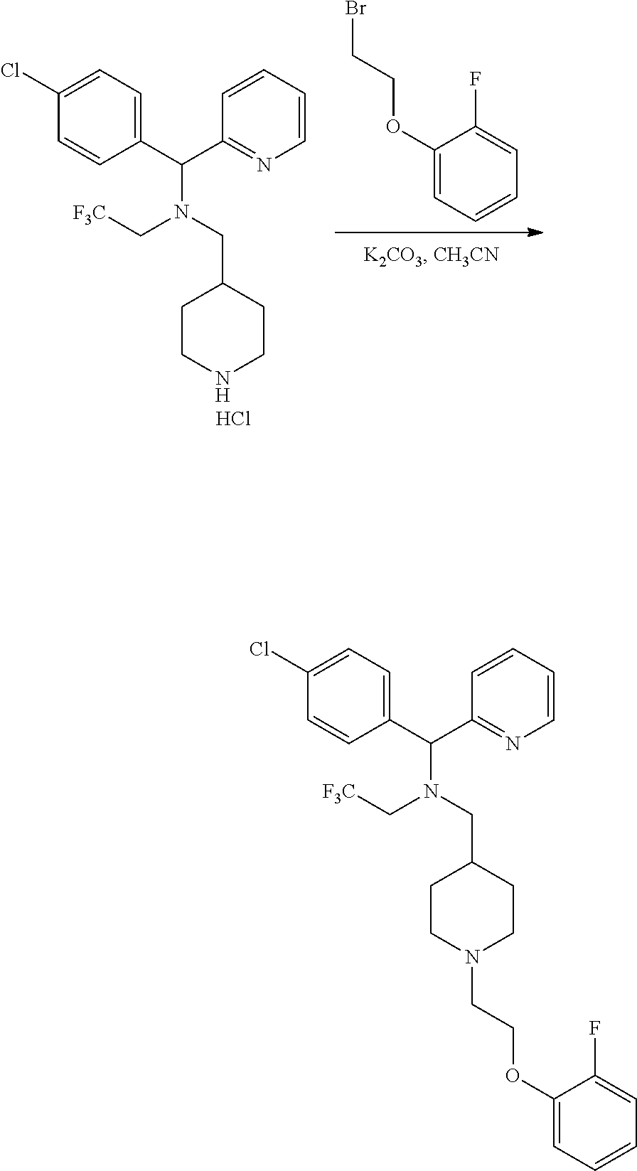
C1(OCCBr)=CC=CC=C1F.C1=CC(C(C2=NC=CC=C2)N(C[F3C])CC2CCNCC2)=CC=C1Cl.Cl.C1=CC(C(C2=NC=CC=C2)N(C[F3C])CC2CCN(CCOC3=CC=CC=C3F)CC2)=CC=C1Cl
